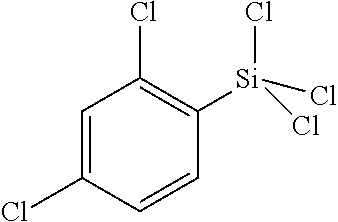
C1=C(Cl)C=CC([Si](Cl)(Cl)Cl)=C1Cl
